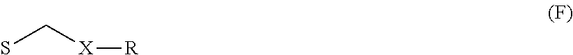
[X](CS)[R]
